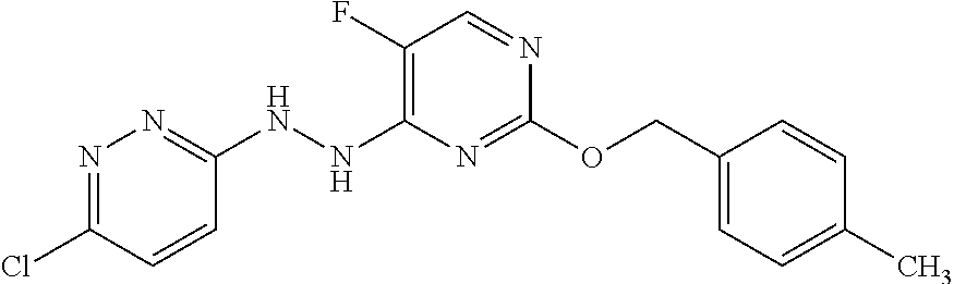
C1(NNC2=C(F)C=NC(OCC3=CC=C(C)C=C3)=N2)=NN=C(Cl)C=C1
